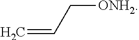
C=CC[ONH2]
